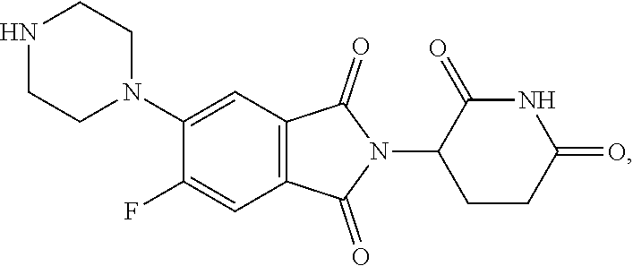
N1CCN(C2=CC3=C(C=C2F)C(=O)N(C2CCC(=O)NC2=O)C3=O)CC1
